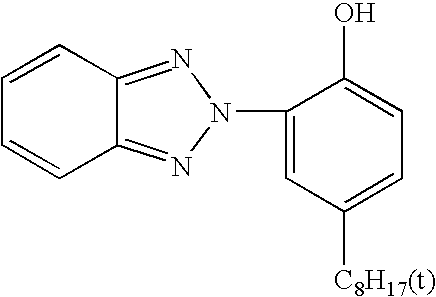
C1(N2N=C3C(=N2)C=CC=C3)=CC([C8H17(t)])=CC=C1O
